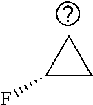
C1(F)CC1
